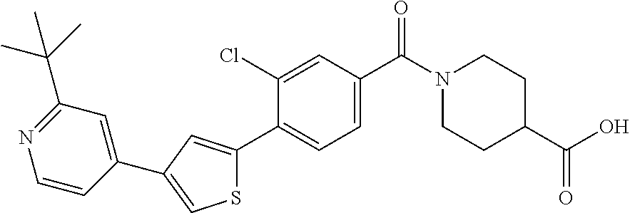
C1CN(C(C2=CC=C(C3=CC(C4=CC(C(C)(C)C)=NC=C4)=CS3)C(Cl)=C2)=O)CCC1C(O)=O
